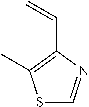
C1=NC(C=C)=C(C)S1
